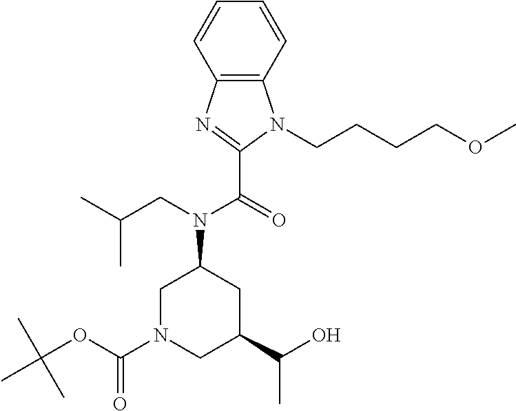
C1N(C(=O)OC(C)(C)C)CC(C(O)C)CC1N(C(C1=NC2=C(C=CC=C2)N1CCCCOC)=O)CC(C)C
